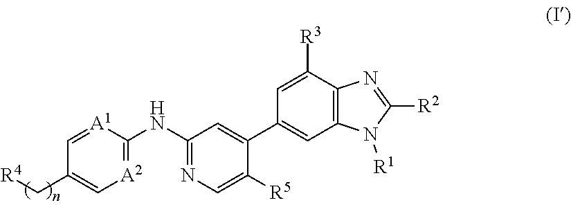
C1=[A1]C(NC2=NC=C([R5])C(C3=CC4=C(C([R3])=C3)N=C([R2])N4[R1])=C2)=[A2]C=C1C[R4]
